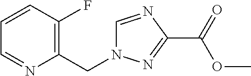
C1(CN2C=NC(C(OC)=O)=N2)=C(F)C=CC=N1
